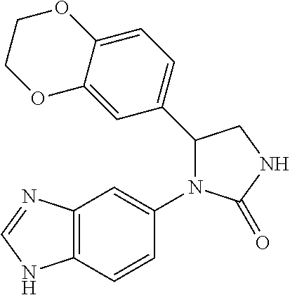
C1(=O)NCC(C2=CC=C3C(=C2)OCCO3)N1C1=CC2=C(C=C1)NC=N2
